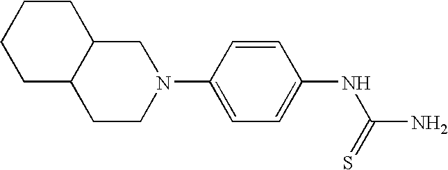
C12CCN(C3=CC=C(NC(N)=S)C=C3)CC1CCCC2
